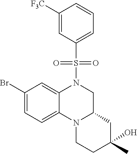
C1(Br)=CC=C2C(=C1)N(S(=O)(=O)C1=CC=CC([F3C])=C1)CC1N2CCC(C)(O)C1
